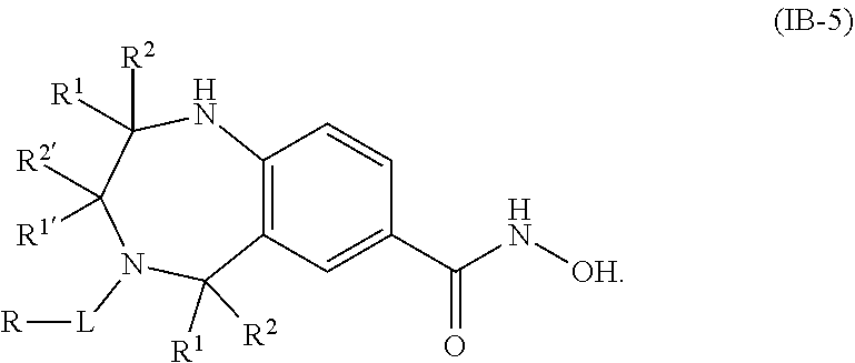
N1([L][R])C([R1])([R2])C2=C(NC([R2])([R1])C1([R2])[R1])C=CC(C(N[OH])=O)=C2
